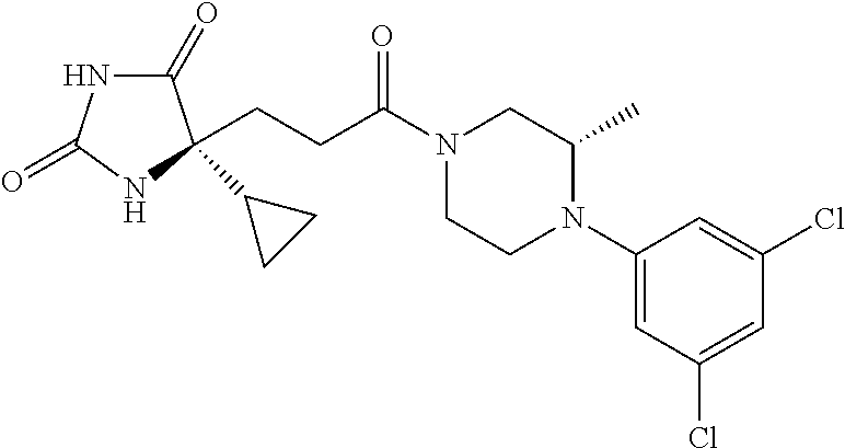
C1(=O)NC(=O)NC1(CCC(N1CCN(C2=CC(Cl)=CC(Cl)=C2)C(C)C1)=O)C1CC1
